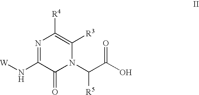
N1=C(N[W])C(=O)N(C(C(O)=O)[R5])C([R3])=C1[R4]
